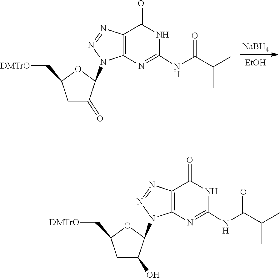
N1=NC2=C(N1C1OC(C[DMTrO])CC1=O)N=C(NC(C(C)C)=O)NC2=O.[NaBH4].[EtOH].C1(NC(C(C)C)=O)=NC2=C(N=NN2C2C(O)CC(C[DMTrO])O2)C(=O)N1
